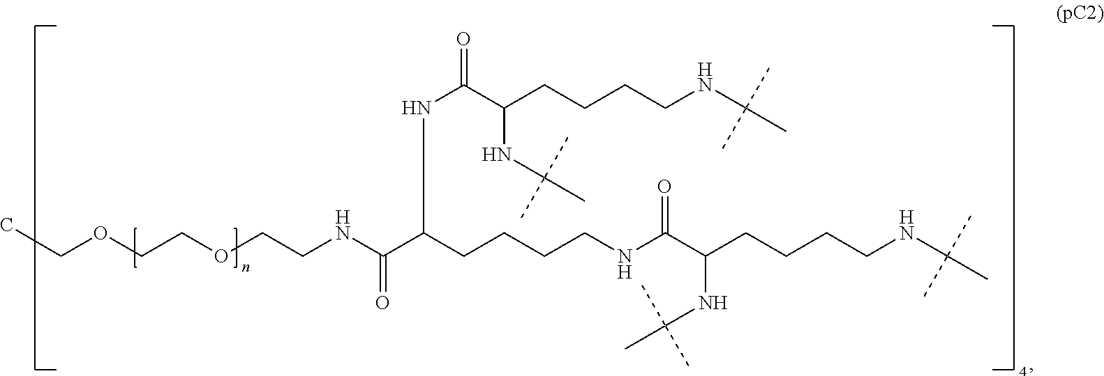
CCOCCOCCNC(C(CCCCNC(C(CCCCNC(C)(C)C)NC(C)(C)C)=O)NC(C(CCCCNC(C)(C)C)NC(C)(C)C)=O)=O
